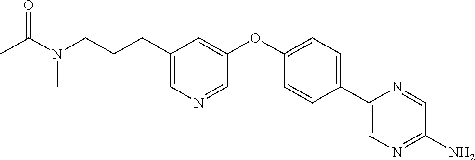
C1(CCCN(C(C)=O)C)=CN=CC(OC2=CC=C(C3=CN=C(N)C=N3)C=C2)=C1
